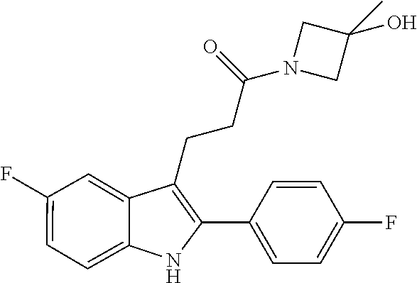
C1=C(F)C=C2C(CCC(N3CC(O)(C)C3)=O)=C(C3=CC=C(F)C=C3)NC2=C1
